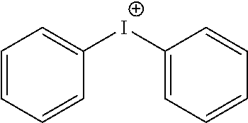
C1=CC=CC([I+]C2=CC=CC=C2)=C1
